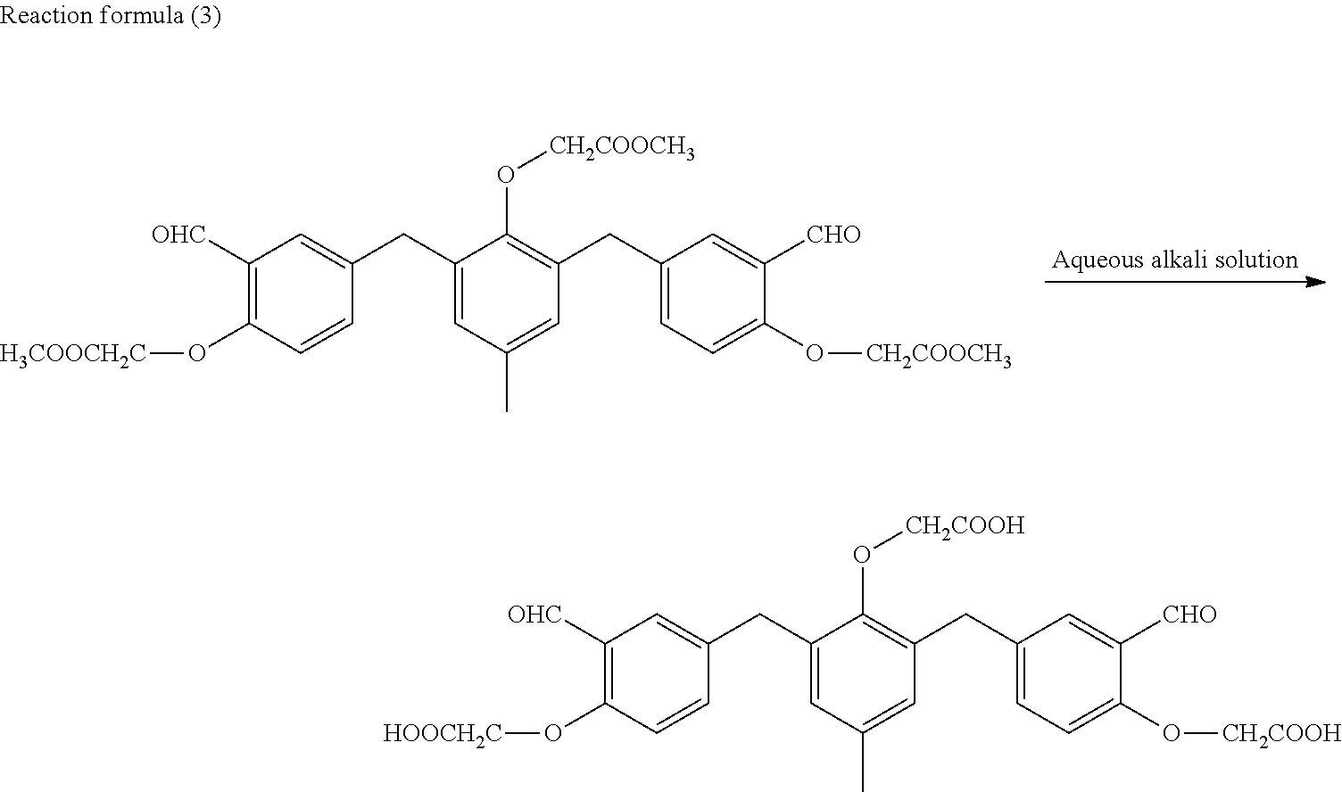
C1([OHC])=C(O[H3COOCH2C])C=CC(CC2=CC(C)=CC(CC3=CC=C(O[CH2COOCH3])C([CHO])=C3)=C2O[CH2COOCH3])=C1.C1([OHC])=C(O[HOOCH2C])C=CC(CC2=CC(C)=CC(CC3=CC=C(O[CH2COOH])C([CHO])=C3)=C2O[CH2COOH])=C1
